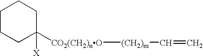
C1CCC([CO2(CH2)nO][(CH2)m]C=C)([X])CC1
